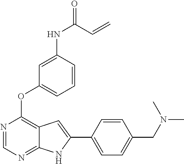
N1=CN=C2C(=C1OC1=CC=CC(NC(=O)C=C)=C1)C=C(C1=CC=C(CN(C)C)C=C1)N2
